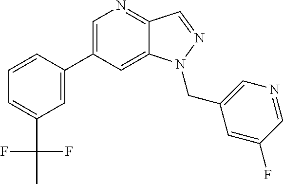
C1(C2=CC(C(F)(F)C)=CC=C2)=CN=C2C(=C1)N(CC1=CN=CC(F)=C1)N=C2
